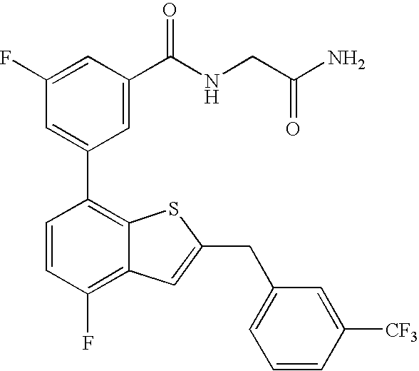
C1(F)=CC(C(NCC(N)=O)=O)=CC(C2=C3C(=C(F)C=C2)C=C(CC2=CC=CC([CF3])=C2)S3)=C1
